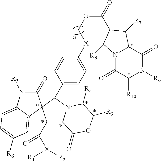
C1(=O)N([R5])C2=CC=C([R6])C=C2C12C(C([X]([R1])[R2])=O)C1N(C2C2=CC=C([X]COC(=O)C3C([R7])C4N(C(=O)C([R10])N([R9])C4=O)C3[R8])C=C2)C([R4])C([R3])OC1=O
